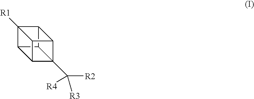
C12([R1])C3C4C5(C([R2])([R3])[R4])C(C14)C2C53
